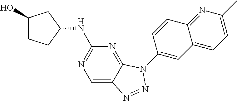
C1=C2C(=NC(NC3CC(O)CC3)=N1)N(C1=CC3=CC=C(C)N=C3C=C1)N=N2
